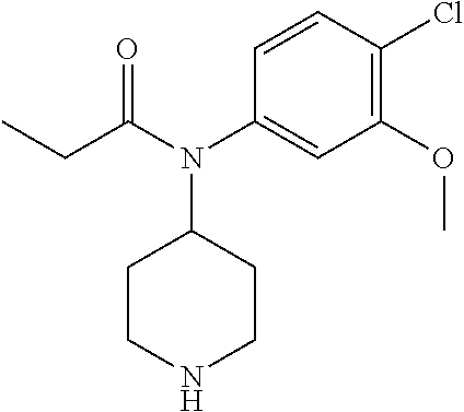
C1=CC(N(C(CC)=O)C2CCNCC2)=CC(OC)=C1Cl
